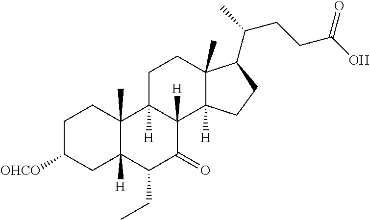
C1C([OHCO])CC2([H])C(C)(C1)C1([H])C([H])(C(=O)C2CC)C2([H])C(C)(CC1)C(C(CCC(O)=O)C)CC2
